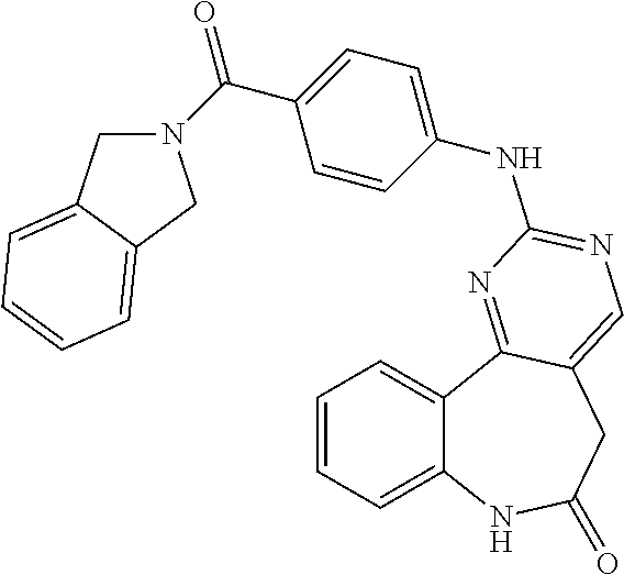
C1=CC=C2C(=C1)C1=NC(NC3=CC=C(C(=O)N4CC5=CC=CC=C5C4)C=C3)=NC=C1CC(=O)N2
